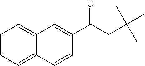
C1=CC=C2C(=C1)C=C(C(CC(C)(C)C)=O)C=C2
